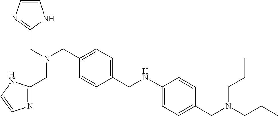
C1=C(CNC2=CC=C(CN(CCC)CCC)C=C2)C=CC(CN(CC2=NC=CN2)CC2=NC=CN2)=C1
